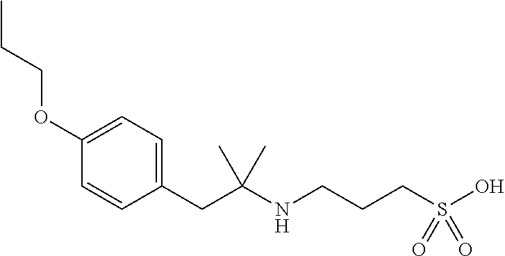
N(CCCS(O)(=O)=O)C(CC1=CC=C(OCCC)C=C1)(C)C
